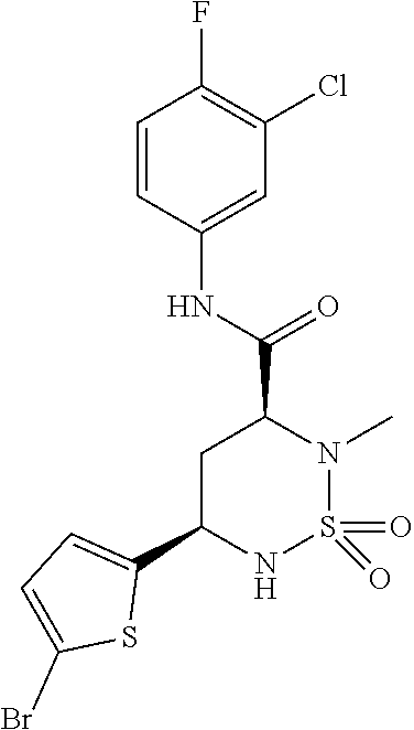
C1C(C2=CC=C(Br)S2)NS(=O)(=O)N(C)C1C(NC1=CC(Cl)=C(F)C=C1)=O
